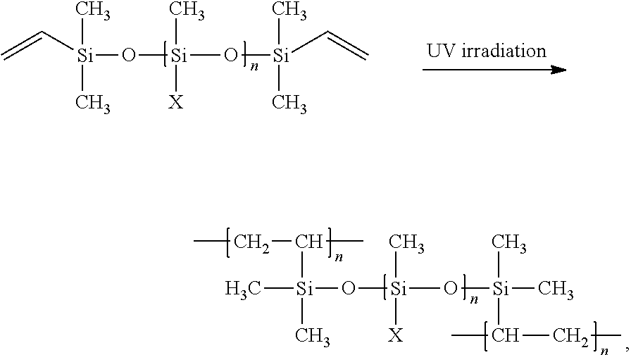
CCC(C)[Si](C)(O[Si](O[Si](C)(C)C(C)CC)([X])C)C.C=C[Si](O[Si](O[Si](C)(C)C=C)(C)[X])(C)C
